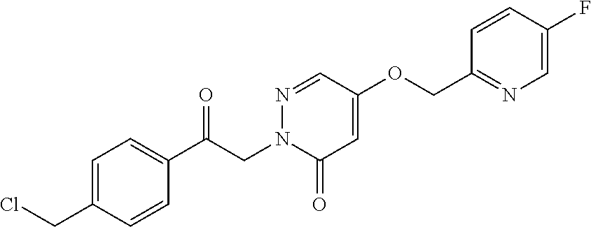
C1=C(CCl)C=CC(C(CN2C(=O)C=C(OCC3=NC=C(F)C=C3)C=N2)=O)=C1
